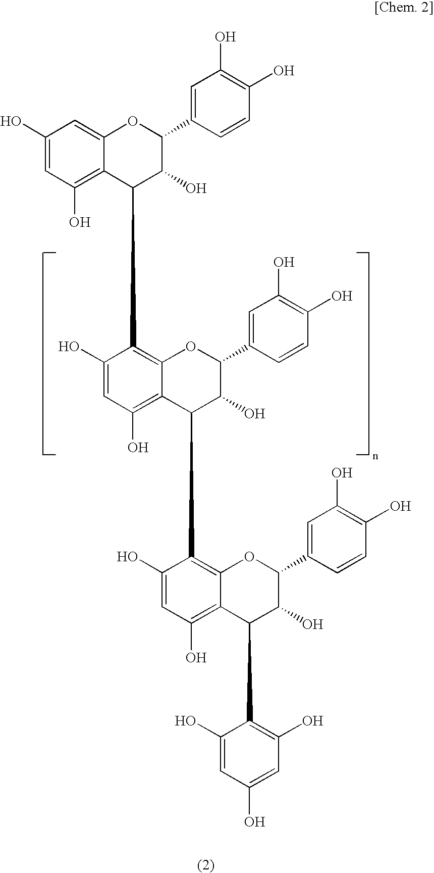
C1(O)=CC(O)=C2C(=C1)OC(C1=CC(O)=C(O)C=C1)C(O)C2C1=C2C(=C(O)C=C1O)C(C1=C3C(=C(O)C=C1O)C(C1=C(O)C=C(O)C=C1O)C(O)C(C1=CC(O)=C(O)C=C1)O3)C(O)C(C1=CC(O)=C(O)C=C1)O2
